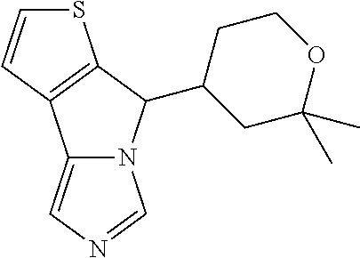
S1C=CC2=C1C(C1CC(C)(C)OCC1)N1C2=CN=C1
